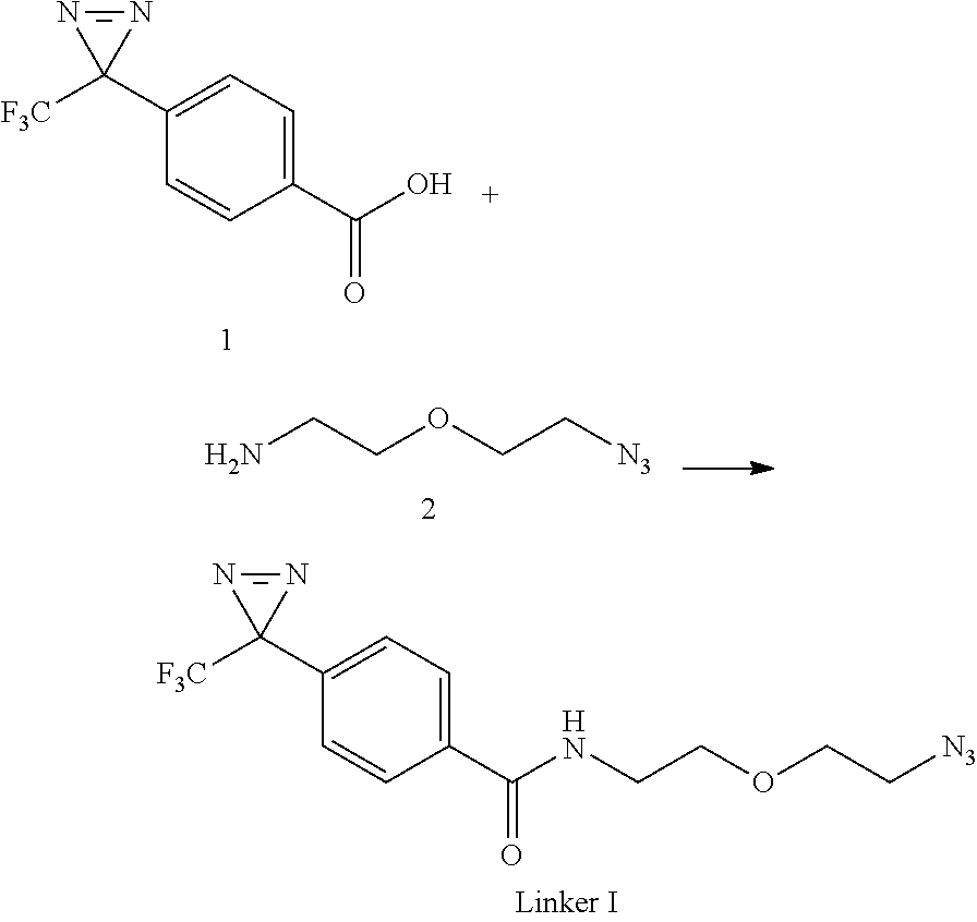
[F3C]C1(C2=CC=C(C(O)=O)C=C2)N=N1.NCCOCC[N3].[F3C]C1(C2=CC=C(C(NCCOCC[N3])=O)C=C2)N=N1
